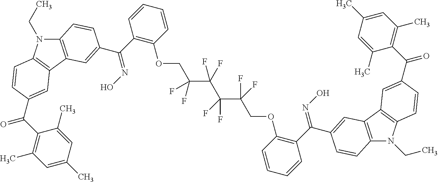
C1=C(C)C=C(C)C(C(=O)C2=CC3=C(N(CC)C4=C3C=C(C(=NO)C3=C(OCC(C(C(C(COC5=C(C(=NO)C6=CC7=C(N(CC)C8=C7C=C(C(C7=C(C)C=C(C)C=C7C)=O)C=C8)C=C6)C=CC=C5)(F)F)(F)F)(F)F)(F)F)C=CC=C3)C=C4)C=C2)=C1C
